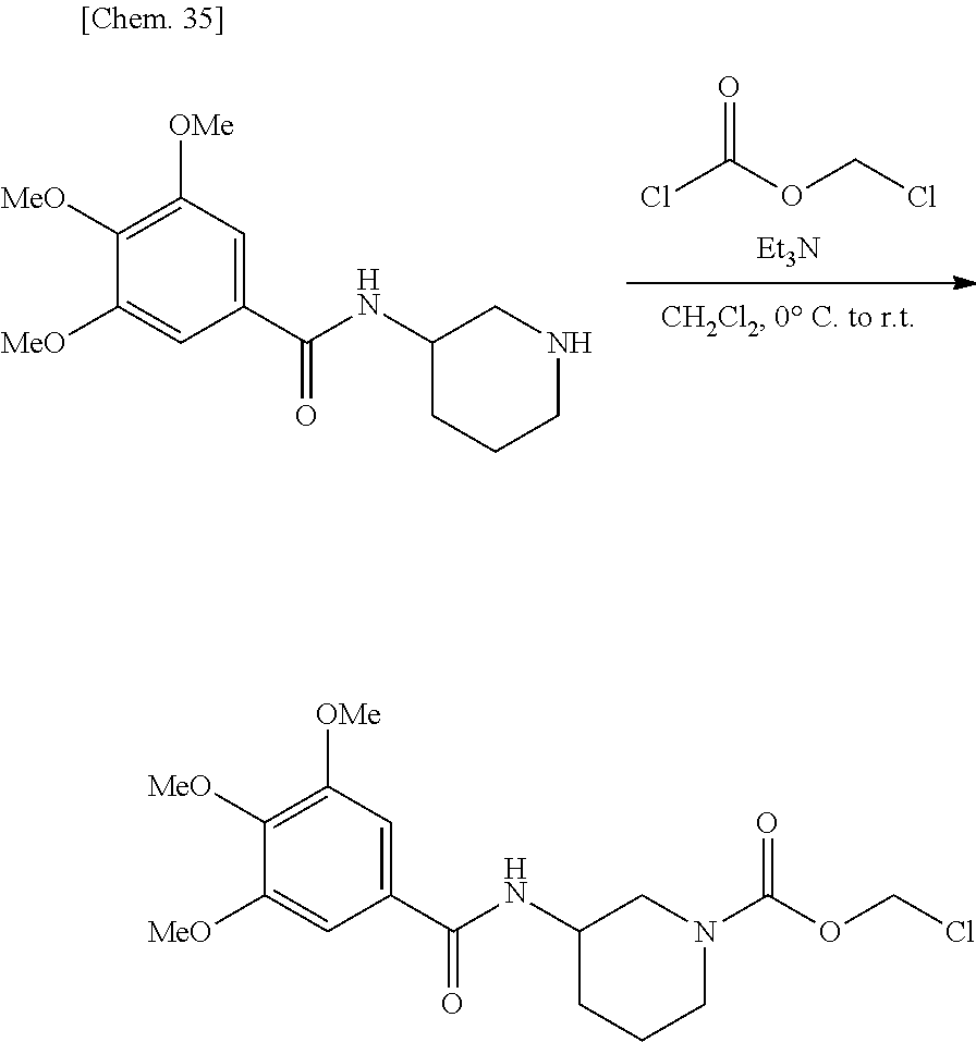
[Et3N].ClC(OCCl)=O.C1([MeO])=CC(C(NC2CCCNC2)=O)=CC([OMe])=C1[MeO].C1([MeO])=CC(C(NC2CCCN(C(OCCl)=O)C2)=O)=CC([OMe])=C1[MeO]
